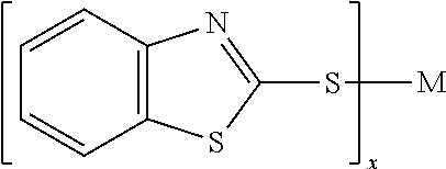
C1=CC=CC2=C1N=C(S[M])S2
